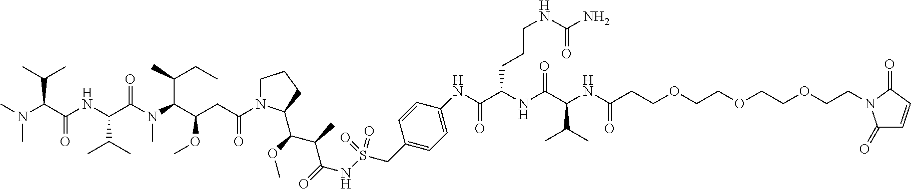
CN(C(C(NC(C(N(C(C(CC(=O)N1CCCC1C(C(C(=O)NS(=O)(=O)CC1=CC=C(NC(=O)C(CCCNC(=O)N)NC(=O)C(C(C)C)NC(CCOCCOCCOCCN2C(=O)C=CC2=O)=O)C=C1)C)OC)OC)C(CC)C)C)=O)C(C)C)=O)C(C)C)C
